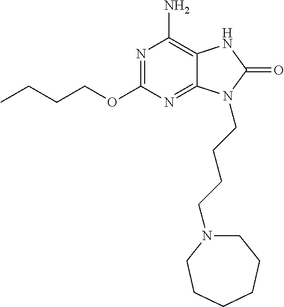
O(C1=NC(N)=C2C(=N1)N(CCCCN1CCCCCC1)C(=O)N2)CCCC
